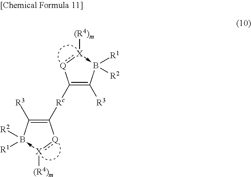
C1([Rc]C2=C([R3])B([R1])([R2])-[X]([(R4)m]):[Q]2)=C([R3])B([R1])([R2])-[X]([(R4)m]):[Q]1
